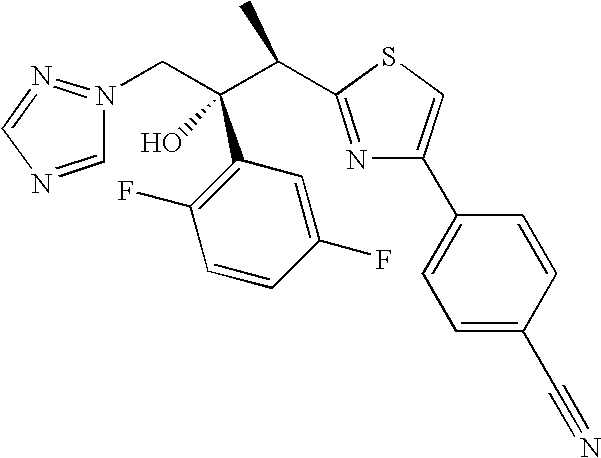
C1=NC=N=N1CC(O)(C1=C(F)C=CC(F)=C1)C(C)C1=NC(C2=CC=C(C#N)C=C2)=CS1
